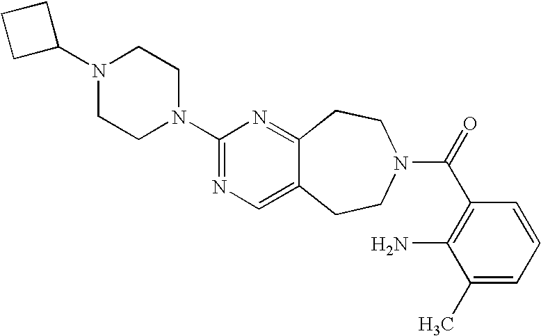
C1(N2CCN(C3=NC=C4C(=N3)CCN(C(=O)C3=C(N)C(C)=CC=C3)CC4)CC2)CCC1
